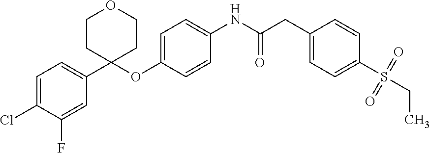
C1=C(Cl)C(F)=CC(C2(OC3=CC=C(NC(CC4=CC=C(S(=O)(=O)CC)C=C4)=O)C=C3)CCOCC2)=C1
